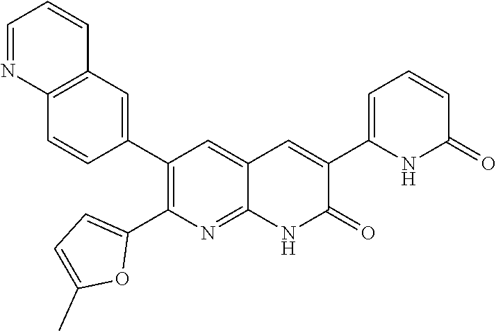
C12=C(C=C(C3=C(C4=CC=C(C)O4)N=C4C(=C3)C=C(C3=CC=CC(=O)N3)C(=O)N4)C=C1)C=CC=N2
